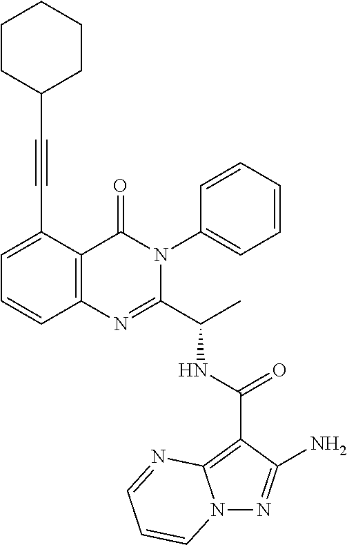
N(C(C1=NC2=C(C(=O)N1C1=CC=CC=C1)C(C#CC1CCCCC1)=CC=C2)C)C(C1=C2N(N=C1N)C=CC=N2)=O
